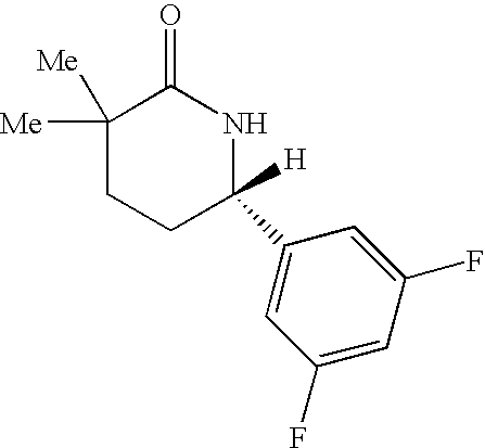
C1([Me])([Me])CCC([H])(C2=CC(F)=CC(F)=C2)NC1=O
